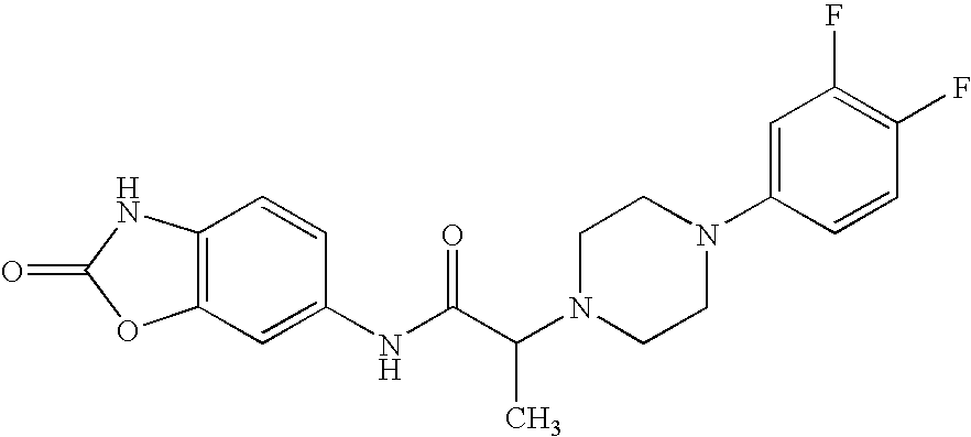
O=C1OC2=C(N1)C=CC(NC(C(N1CCN(C3=CC(F)=C(F)C=C3)CC1)C)=O)=C2
